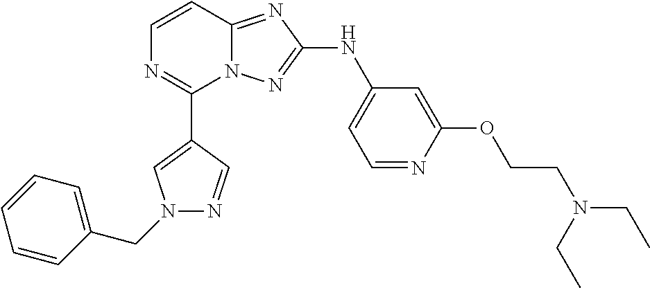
C1=CN=C(C2=CN(CC3=CC=CC=C3)N=C2)N2C1=NC(NC1=CC=NC(OCCN(CC)CC)=C1)=N2
